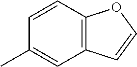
C1=CC2=C(C=C1C)C=CO2
